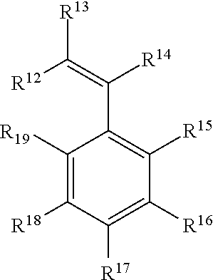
C1([R19])=C([R18])C([R17])=C([R16])C([R15])=C1C(=C([R12])[R13])[R14]
